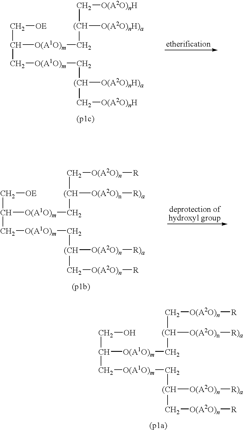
C([O(A2O)nH])[(CH]([O(A2O)nH)a])C[O(A1O)m]C(C[OE])C[O(A1O)m]C[(CH]([O(A2O)nH)a])C[O(A2O)nH].C([O(A2O)n][R])[(CH]([O(A2O)n][R)a])C[O(A1O)m]C(C[OE])C[O(A1O)m]C[(CH]([O(A2O)n][R)a])C[O(A2O)n][R].C([O(A2O)n][R])[(CH]([O(A2O)n][R)a])C[O(A1O)m]C(CO)C[O(A1O)m]C[(CH]([O(A2O)n][R)a])C[O(A2O)n][R]
